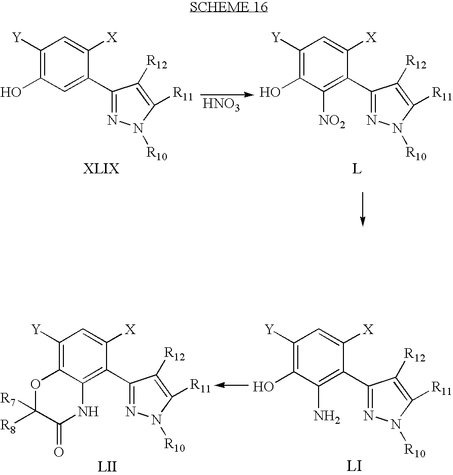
C1([Y])=C(O)C=C(C2=NN([R10])C([R11])=C2[R12])C([X])=C1.[HNO3].C1([Y])=C(O)C([NO2])=C(C2=NN([R10])C([R11])=C2[R12])C([X])=C1.C1([Y])=C(O)C(N)=C(C2=NN([R10])C([R11])=C2[R12])C([X])=C1.C1([Y])=C2C(=C(C3=NN([R10])C([R11])=C3[R12])C([X])=C1)NC(=O)C([R7])([R8])O2
